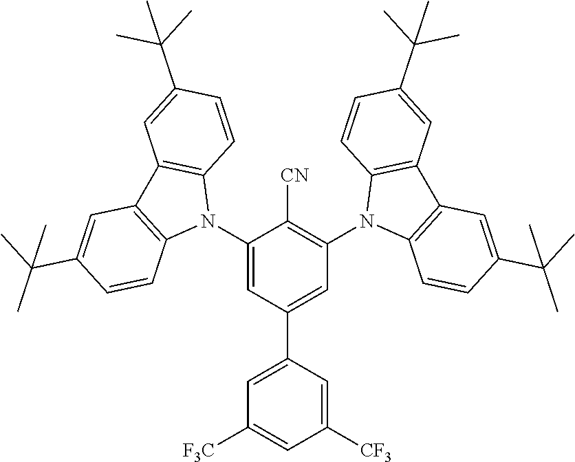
C1(N2C3=C(C4=C2C=CC(C(C)(C)C)=C4)C=C(C(C)(C)C)C=C3)=CC(C2=CC([F3C])=CC([CF3])=C2)=CC(N2C3=C(C4=C2C=CC(C(C)(C)C)=C4)C=C(C(C)(C)C)C=C3)=C1[CN]
